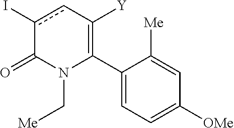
C1(C2=C([Y])cc(I)C(=O)N2C[Me])=CC=C([OMe])C=C1[Me]
